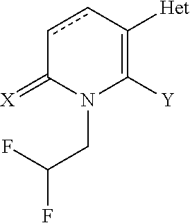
c1cC([Het])=C([Y])N(CC(F)F)C1=[X]
